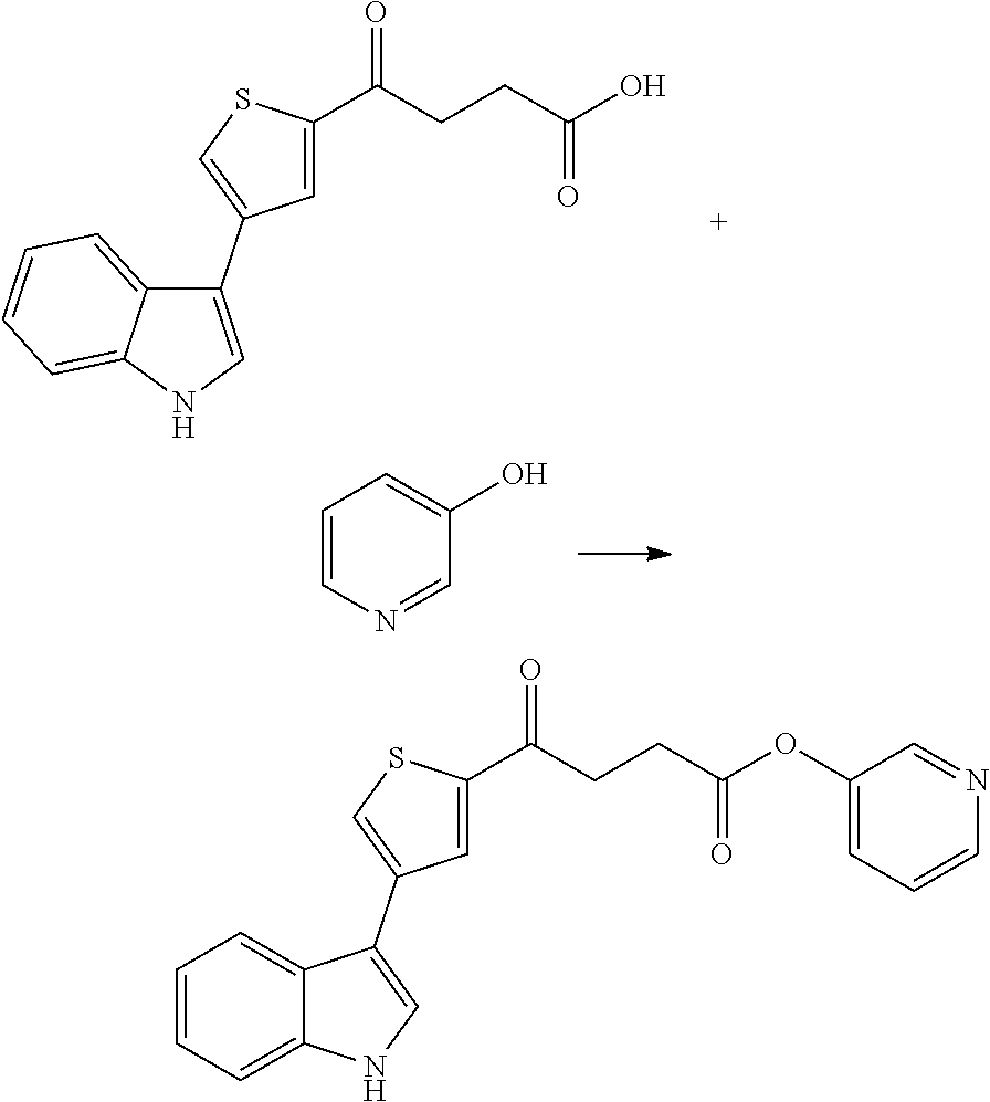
C1=C(C(CCC(O)=O)=O)SC=C1C1=CNC2=CC=CC=C12.C1=CN=CC(O)=C1.C1=C(C(CCC(OC2=CC=CN=C2)=O)=O)SC=C1C1=CNC2=CC=CC=C21
